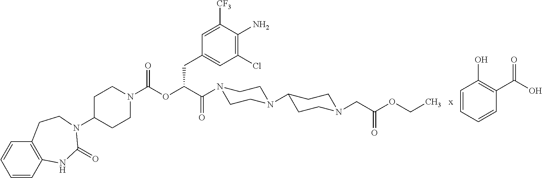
C1=CC2=C(C=C1)CCN(C1CCN(C(=O)OC(CC3=CC(Cl)=C(N)C([CF3])=C3)C(=O)N3CCN(C4CCN(CC(=O)OCC)CC4)CC3)CC1)C(=O)N2.C1=CC=CC(C(=O)O)=C1O
